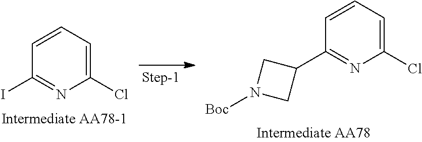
C1=C(Cl)N=C(I)C=C1.C1=C(Cl)N=C(C2CN([Boc])C2)C=C1
